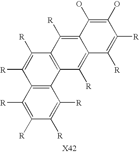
C12=C(C([R])=C3C(=C1[R])C([R])=C([R])C(O)=C3O)C([R])=C([R])C1=C2C([R])=C([R])C([R])=C1[R]
